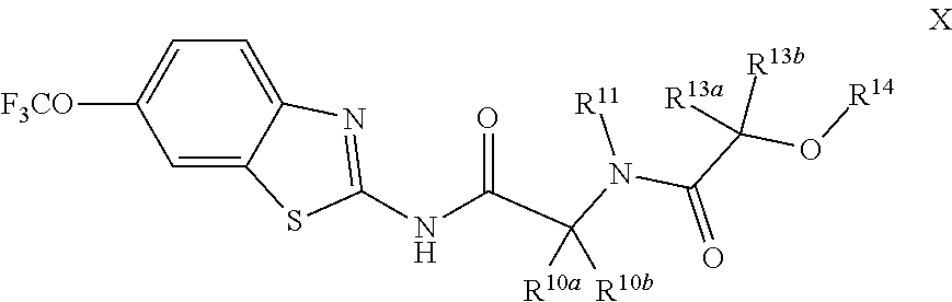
C1=C2C(=CC=C1[F3CO])N=C(NC(C([R10a])([R10b])N([R11])C(C(O[R14])([R13b])[R13a])=O)=O)S2
